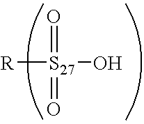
[R][S27](O)(=O)=O
